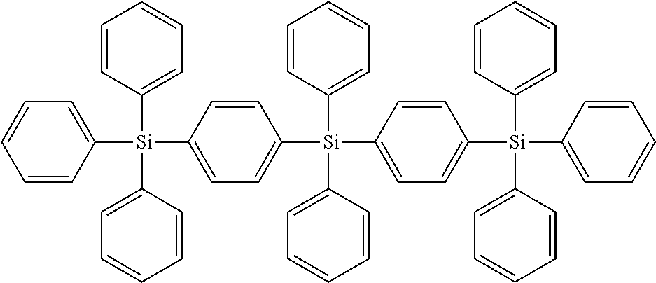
C1([Si](C2=CC=C([Si](C3=CC=C([Si](C4=CC=CC=C4)(C4=CC=CC=C4)C4=CC=CC=C4)C=C3)(C3=CC=CC=C3)C3=CC=CC=C3)C=C2)(C2=CC=CC=C2)C2=CC=CC=C2)=CC=CC=C1
